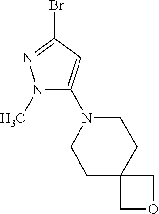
N1(C)C(N2CCC3(CC2)COC3)=CC(Br)=N1
